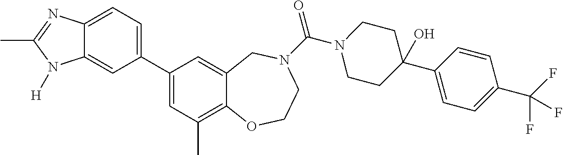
C12=CC=C(C3=CC(C)=C4C(=C3)CN(C(=O)N3CCC(C5=CC=C(C(F)(F)F)C=C5)(O)CC3)CCO4)C=C1N([H])C(C)=N2
